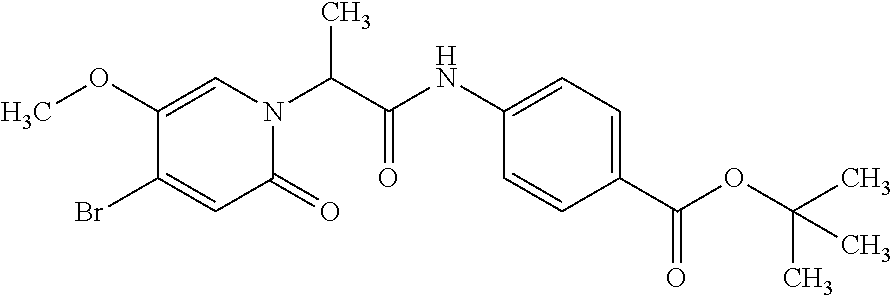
N1(C(C(=O)NC2=CC=C(C(OC(C)(C)C)=O)C=C2)C)C=C(OC)C(Br)=CC1=O
